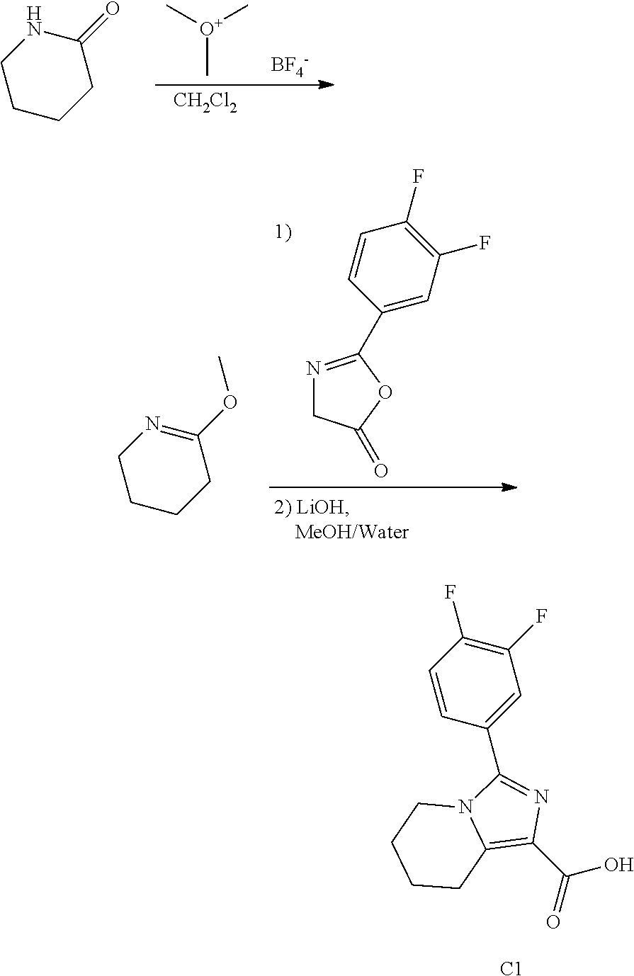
C[O+](C)C.[BF4-].[CH2Cl2].C1(=O)NCCCC1.N1=C(C2=CC(F)=C(F)C=C2)OC(=O)C1.C1(OC)=NCCCC1.[C1].C12=C(C(=O)O)N=C(C3=CC(F)=C(F)C=C3)N1CCCC2
